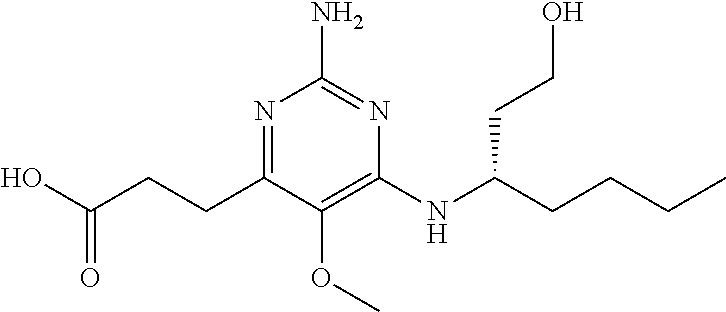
C1(NC(CCCC)CCO)=C(OC)C(CCC(O)=O)=NC(N)=N1
